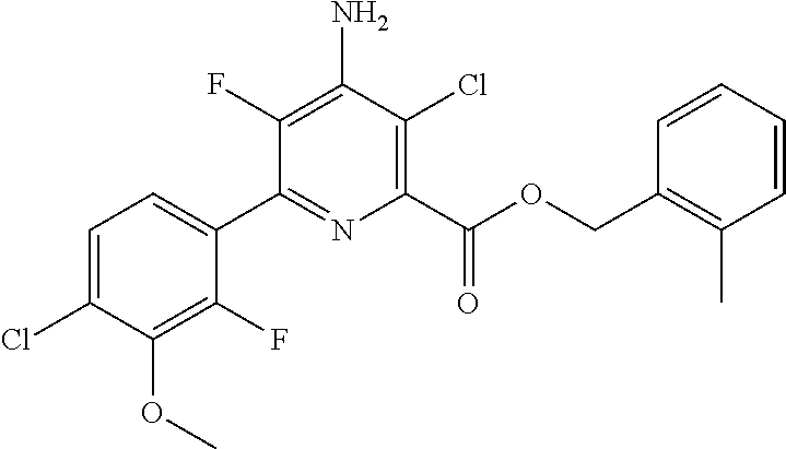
C1=C(Cl)C(OC)=C(F)C(C2=NC(C(OCC3=C(C)C=CC=C3)=O)=C(Cl)C(N)=C2F)=C1
